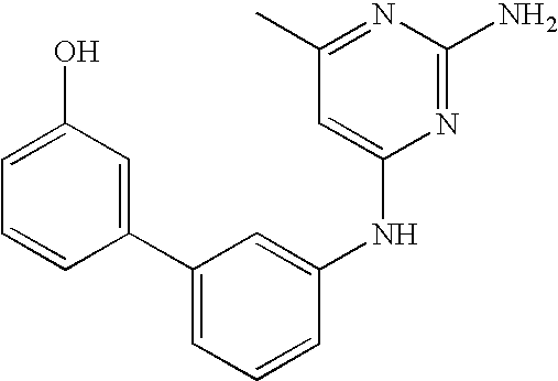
C1(C2=CC(O)=CC=C2)=CC=CC(NC2=CC(C)=NC(N)=N2)=C1
